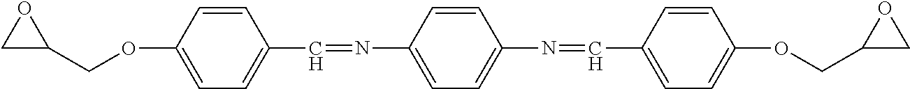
C1C(COC2=CC=C(C=NC3=CC=C(N=CC4=CC=C(OCC5CO5)C=C4)C=C3)C=C2)O1
